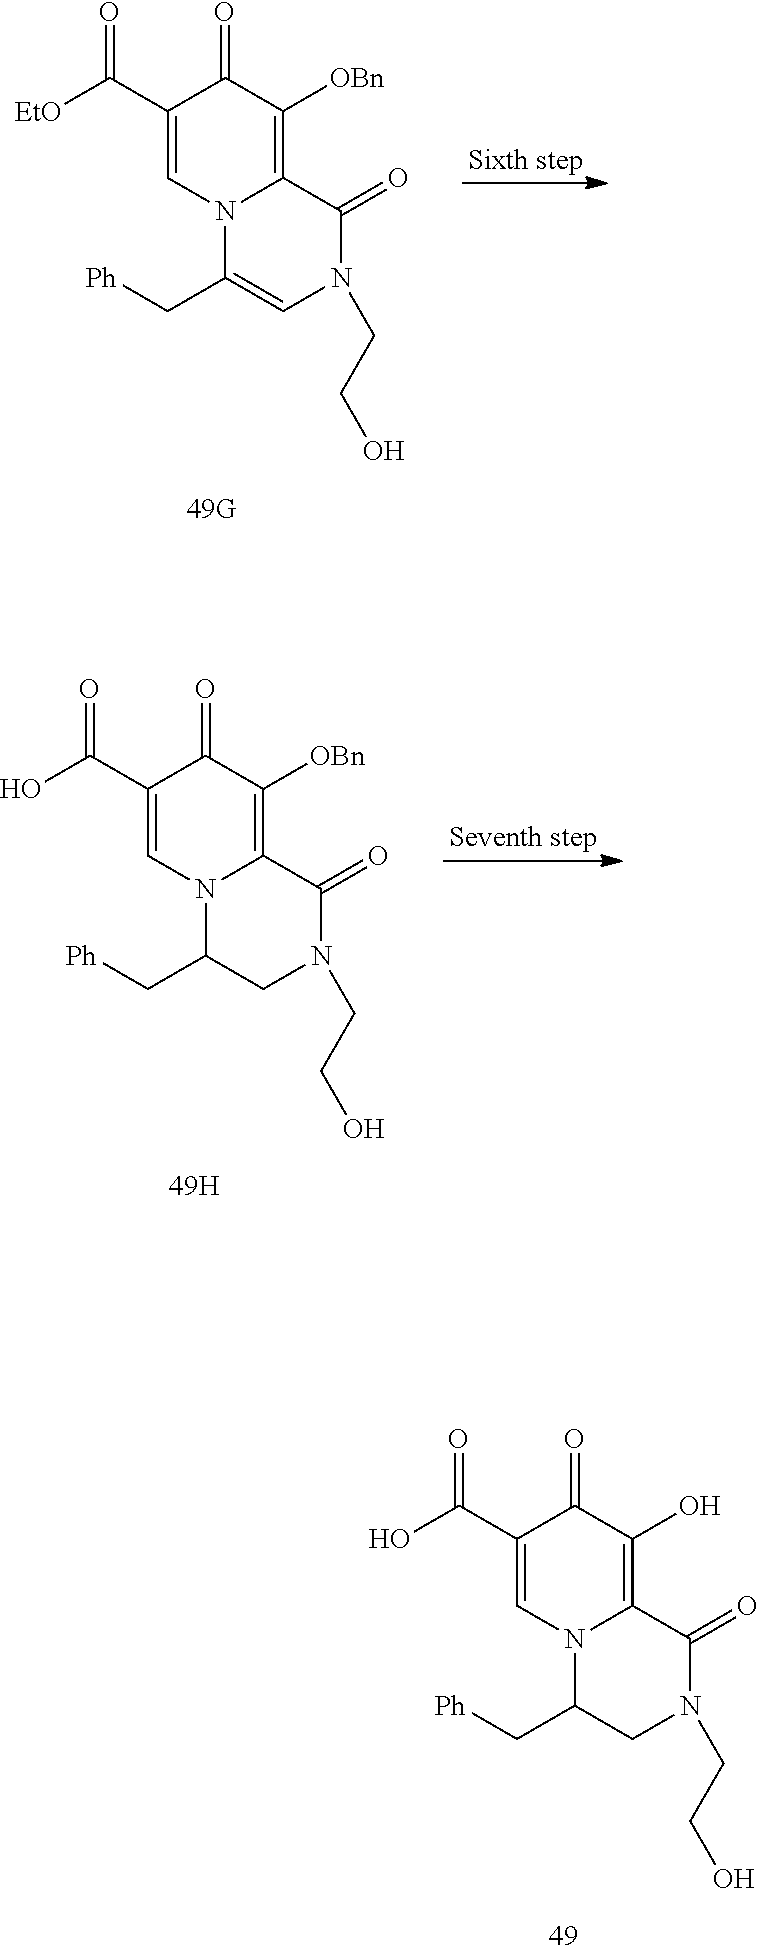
C1(C([EtO])=O)=CN2C(=C([OBn])C1=O)C(=O)N(CCO)C=C2C[Ph].C1(C(O)=O)=CN2C(=C([OBn])C1=O)C(=O)N(CCO)CC2C[Ph].C1(C(O)=O)=CN2C(=C(O)C1=O)C(=O)N(CCO)CC2C[Ph]
